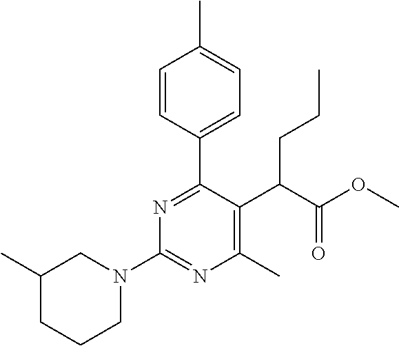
CC1CCCN(C2=NC(C)=C(C(C(OC)=O)CCC)C(C3=CC=C(C)C=C3)=N2)C1
